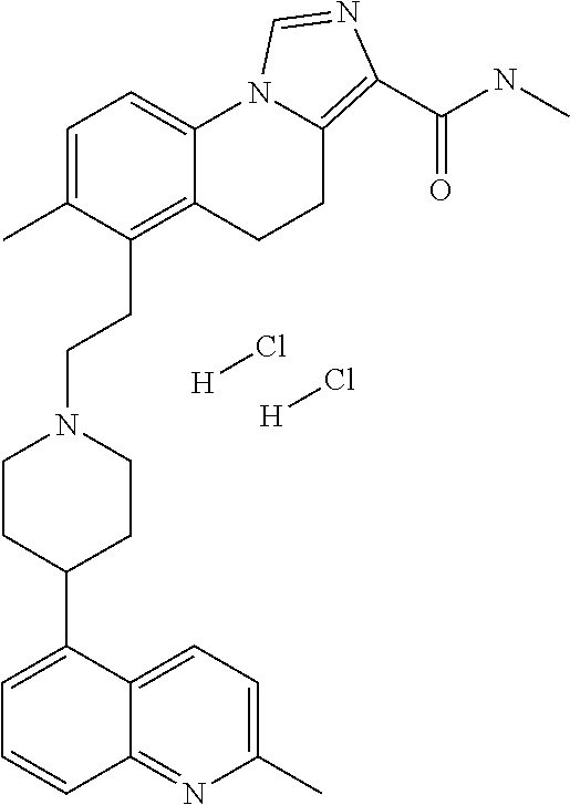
C12=NC(C)=CC=C1C(C1CCN(CCC3=C4C(=CC=C3C)N3C(=C(C(NC)=O)N=C3)CC4)CC1)=CC=C2.[H]Cl.[H]Cl
